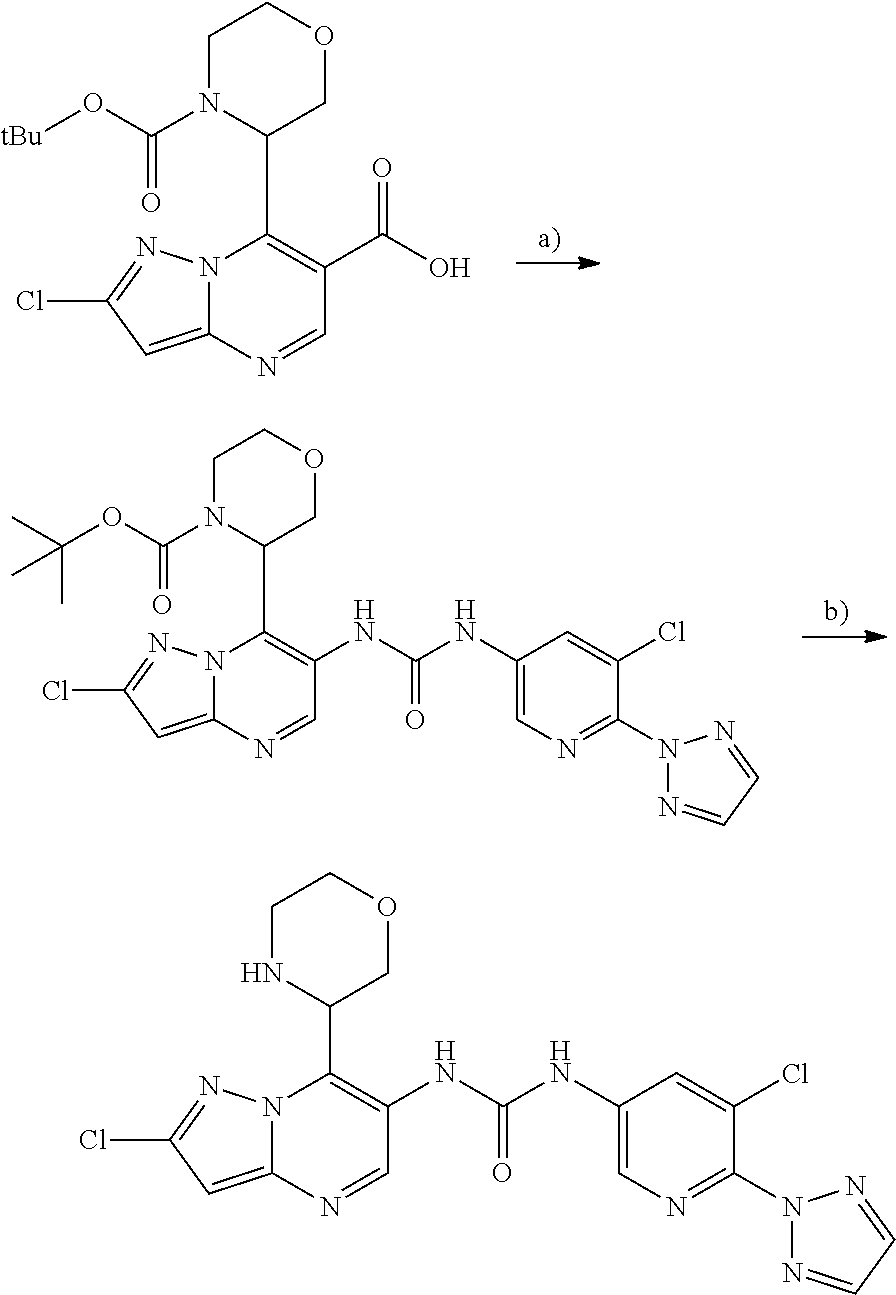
N12C(=CC(Cl)=N1)N=CC(C(O)=O)=C2C1N(C(O[tBu])=O)CCOC1.N12C(=CC(Cl)=N1)N=CC(NC(NC1=CN=C(N3N=CC=N3)C(Cl)=C1)=O)=C2C1N(C(OC(C)(C)C)=O)CCOC1.N12C(=CC(Cl)=N1)N=CC(NC(NC1=CN=C(N3N=CC=N3)C(Cl)=C1)=O)=C2C1NCCOC1
